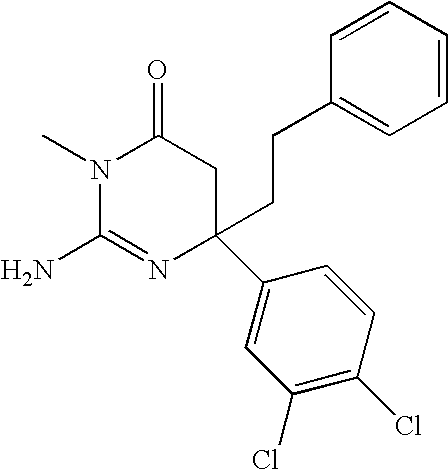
N1(C)C(N)=NC(C2=CC(Cl)=C(Cl)C=C2)(CCC2=CC=CC=C2)CC1=O
